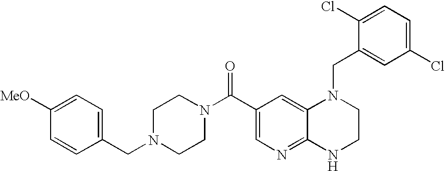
C(C1=CN=C2C(=C1)N(CC1=CC(Cl)=CC=C1Cl)CCN2)(N1CCN(CC2=CC=C([MeO])C=C2)CC1)=O
